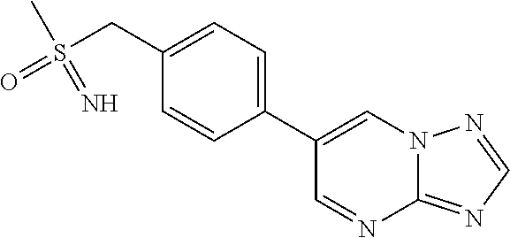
C1=C(C2=CC=C(CS(=O)(C)=N)C=C2)C=NC2=NC=NN12
